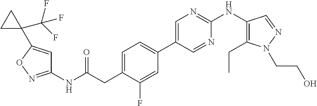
C1(NC(=O)CC2=CC=C(C3=CN=C(NC4=C(CC)N(CCO)N=C4)N=C3)C=C2F)=NOC(C2(C(F)(F)F)CC2)=C1
